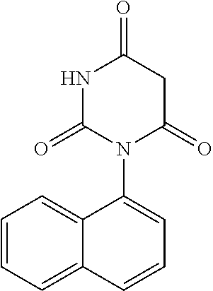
N1C(=O)N(C2=CC=CC3=CC=CC=C23)C(=O)CC1=O
